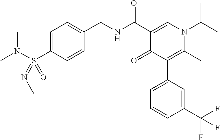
C1=C(S(N(C)C)(=O)=NC)C=CC(CNC(C2=CN(C(C)C)C(C)=C(C3=CC=CC(C(F)(F)F)=C3)C2=O)=O)=C1
